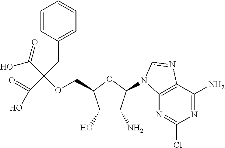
C1=CC=C(CC(C(O)=O)(C(=O)O)OCC2C(O)C(N)C(N3C4=C(C(N)=NC(Cl)=N4)N=C3)O2)C=C1
